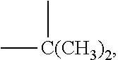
C[C(CH3)2]C
